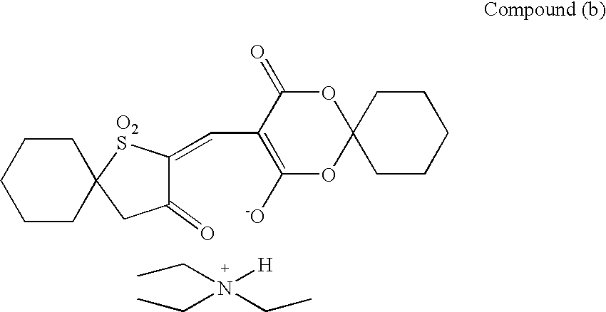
C1CCCCC12CC(=O)C(=CC1=C([-O])OC3(OC1=O)CCCCC3)[O2S]2.C(N(CC)(CC)[H])C
